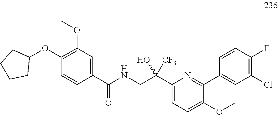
C1(C([CF3])(CNC(=O)C2=CC(OC)=C(OC3CCCC3)C=C2)O)=CC=C(OC)C(C2=CC(Cl)=C(F)C=C2)=N1
